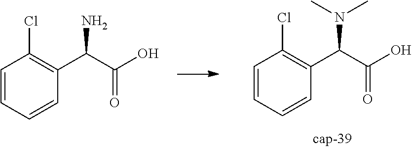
C1=CC=CC(C(C(O)=O)N(C)C)=C1Cl.C1=CC=CC(C(C(O)=O)N)=C1Cl
